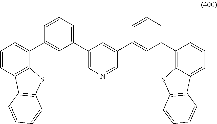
C1(C2=CC=CC(C3=CC=CC4=C3SC3=C4C=CC=C3)=C2)=CN=CC(C2=CC(C3=C4C(=CC=C3)C3=C(S4)C=CC=C3)=CC=C2)=C1
